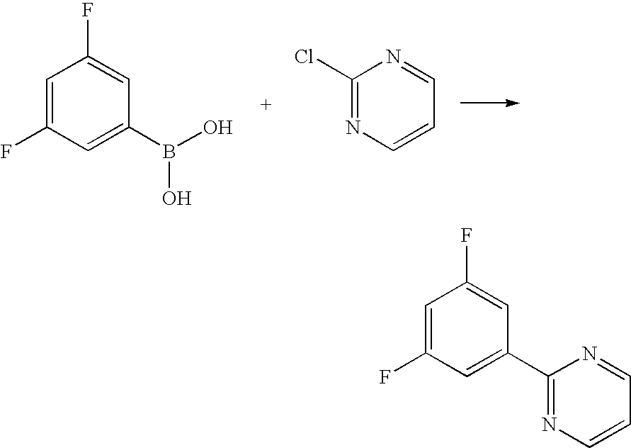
C1=C(F)C=C(B(O)O)C=C1F.C1(Cl)=NC=CC=N1.C1=C(F)C=C(C2=NC=CC=N2)C=C1F
